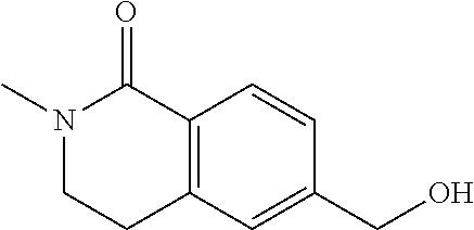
C1=CC(CO)=CC2=C1C(=O)N(C)CC2
